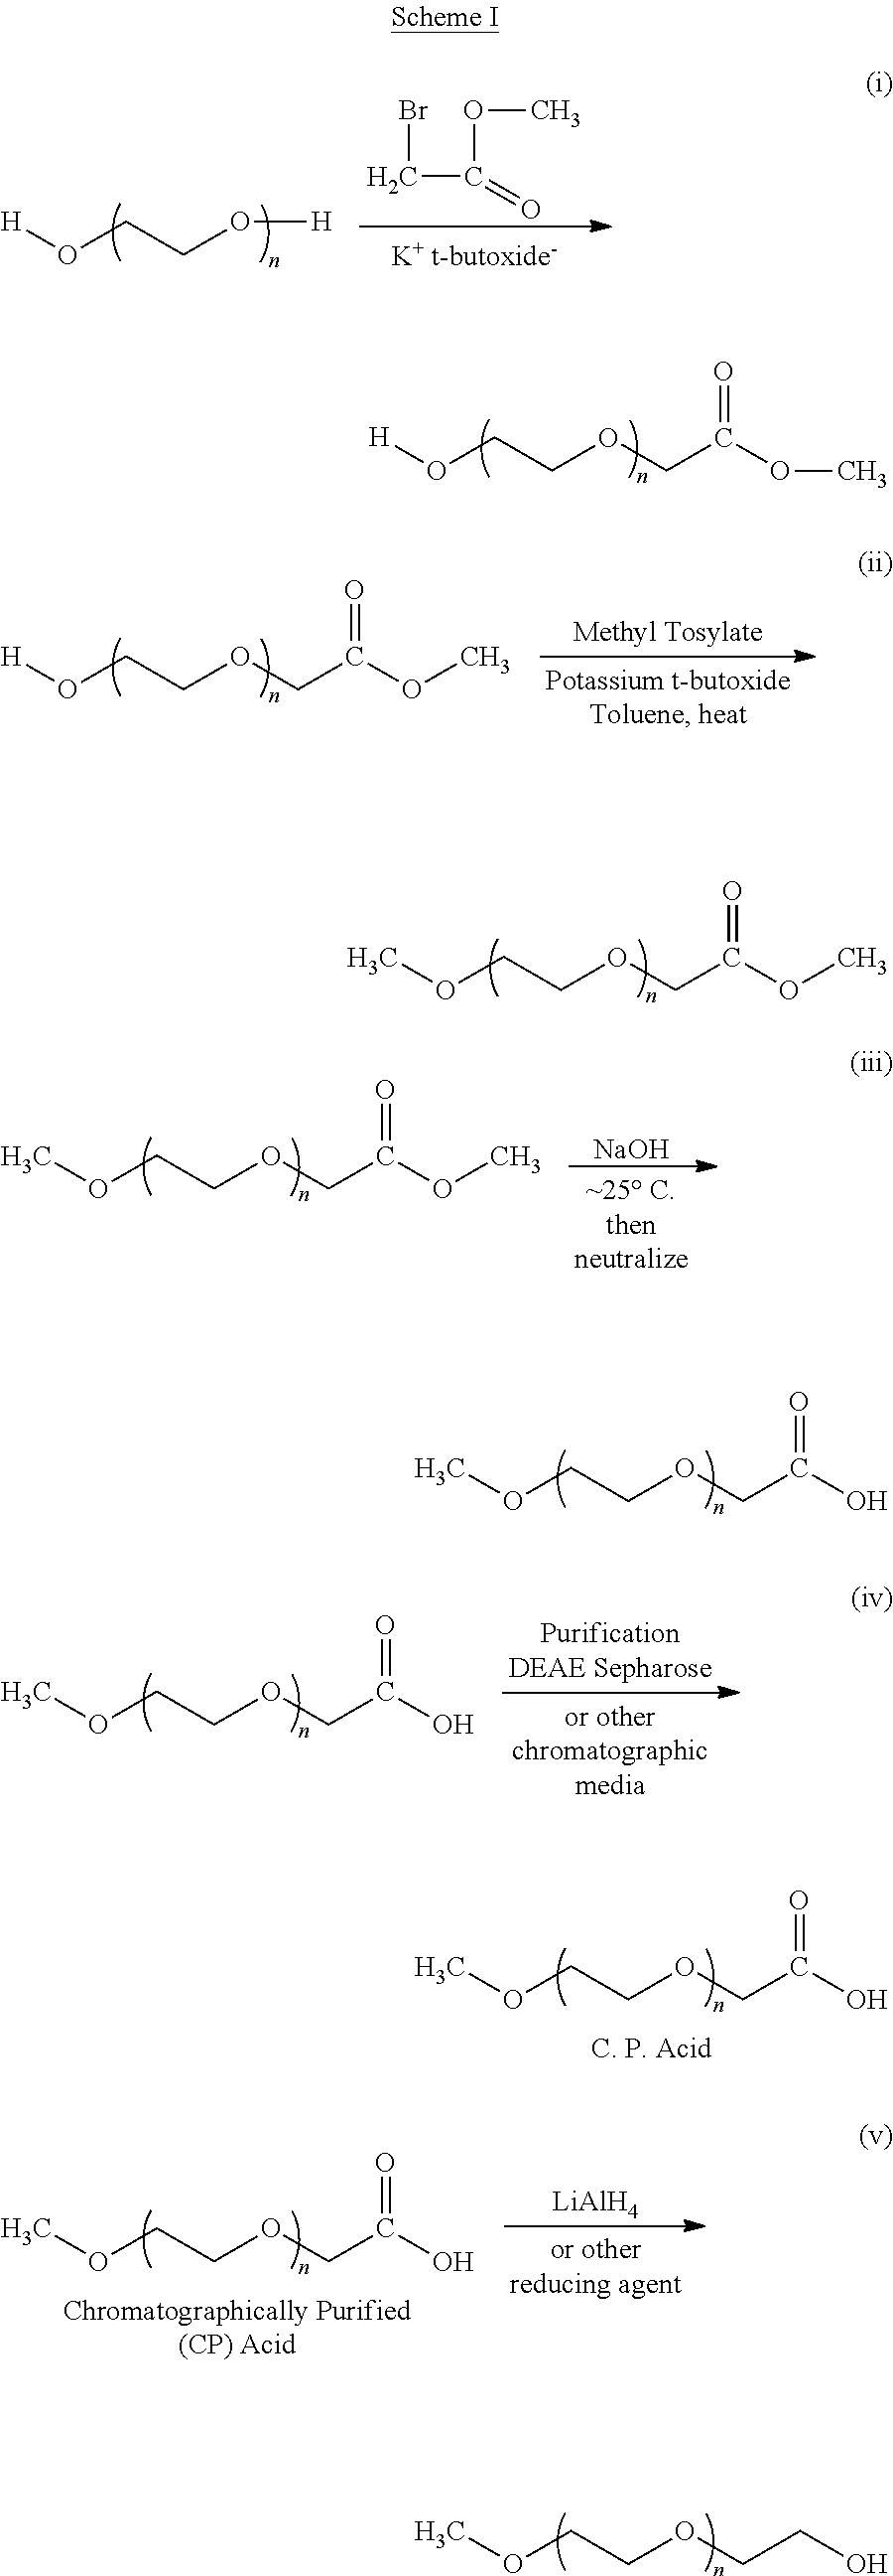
COCCOCC(O)=O.BrCC(=O)OC.[H]OCCO[H].[H]OCCOCC(OC)=O.[H]OCCOCC(OC)=O.COCCOCC(OC)=O.[NaOH].COCCOCC(OC)=O.COCCOCC(O)=O.COCCOCC(O)=O.COCCOCCO.COCCOCC(O)=O.[LiAlH4]
